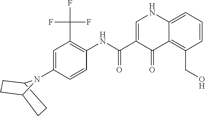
C1=C(C(NC2=C(C(F)(F)F)C=C(N3C4CCC3CC4)C=C2)=O)C(=O)C2=C(CO)C=CC=C2N1
